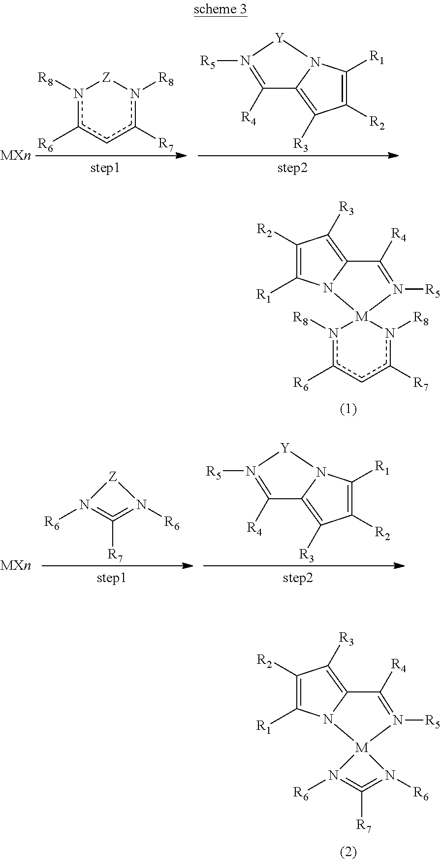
c1([R6])n([R8])[M]2(n([R8])c([R7])c1)N1C([R1])=C([R2])C([R3])=C1C([R4])=N2[R5].[R7]C1=N([R6])[M]2(N=1[R6])N1C([R1])=C([R2])C([R3])=C1C([R4])=N2[R5].[MXn].c1([R6])n([R8])[Z]n([R8])c([R7])c1.C1([R2])=C([R1])N2C(=C1[R3])C([R4])=N([R5])[Y]2.[MXn].C1([R2])=C([R1])N2C(=C1[R3])C([R4])=N([R5])[Y]2.[R7]C1=N([R6])[Z]N=1[R6]
